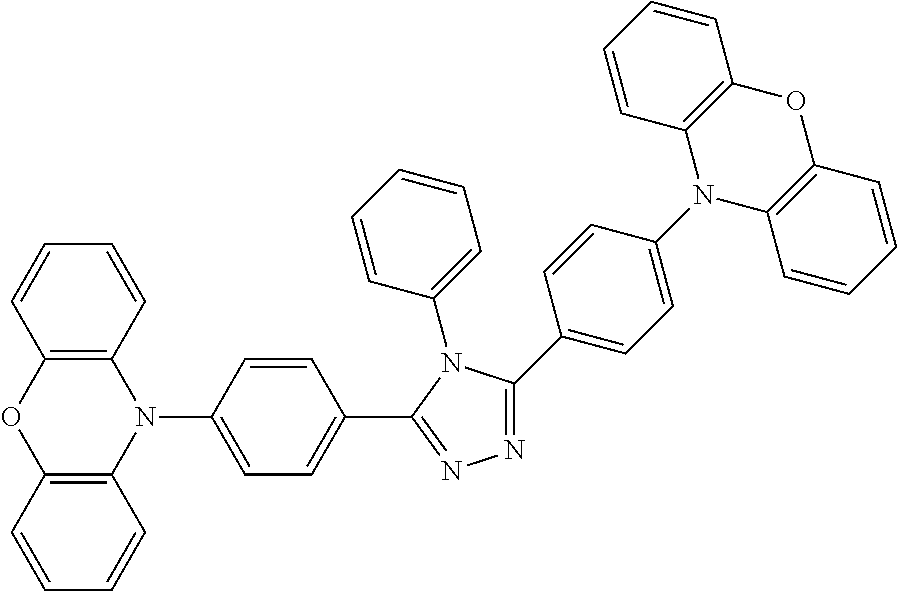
C1=CC2=C(C=C1)N(C1=CC=C(C3=NN=C(C4=CC=C(N5C6=C(OC7=C5C=CC=C7)C=CC=C6)C=C4)N3C3=CC=CC=C3)C=C1)C1=C(O2)C=CC=C1
